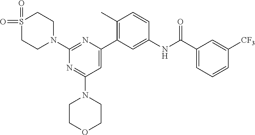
C1=C(C2=C(C)C=CC(NC(C3=CC=CC([CF3])=C3)=O)=C2)N=C(N2CCS(=O)(=O)CC2)N=C1N1CCOCC1
